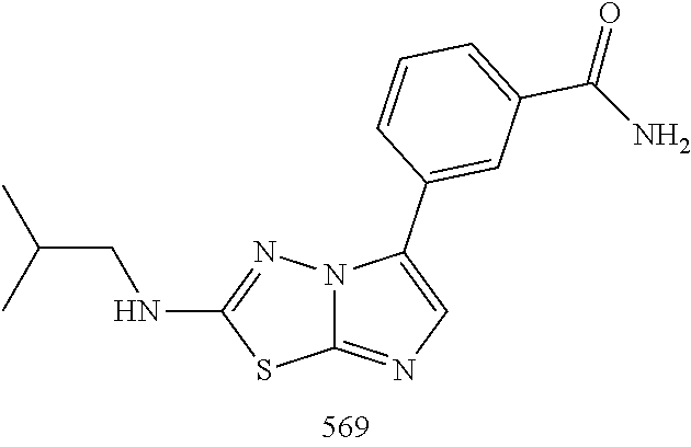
N(C1=NN2C(=NC=C2C2=CC(C(=O)N)=CC=C2)S1)CC(C)C
